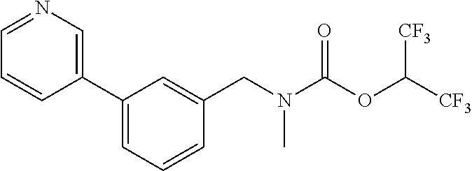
CN(CC1=CC(C2=CN=CC=C2)=CC=C1)C(OC([CF3])[CF3])=O
